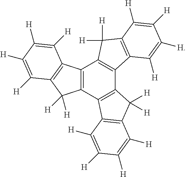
C12=C(C3=C(C4=C1C([H])([H])C1=C4C([H])=C([H])C([H])=C1[H])C([H])([H])C1=C3C([H])=C([H])C([H])=C1[H])C([H])([H])C1=C2C([H])=C([H])C([H])=C1[H]
